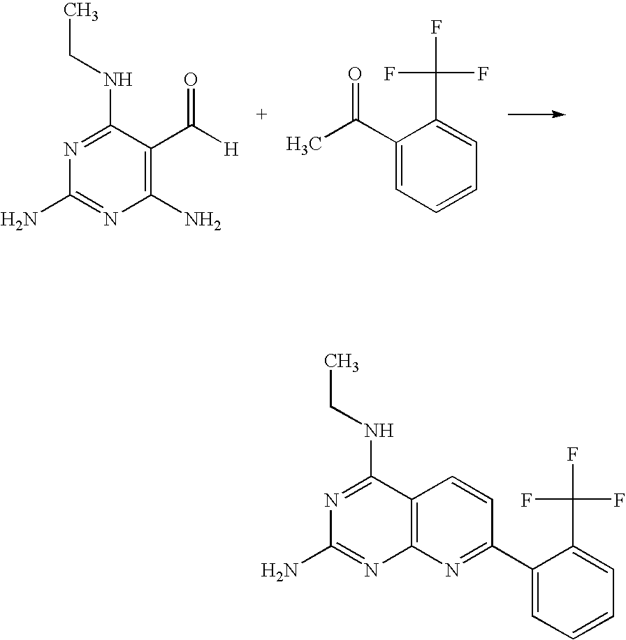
C1(N)=C(C([H])=O)C(NCC)=NC(N)=N1.CC(C1=CC=CC=C1C(F)(F)F)=O.C12=C(C(NCC)=NC(N)=N1)C=CC(C1=CC=CC=C1C(F)(F)F)=N2
